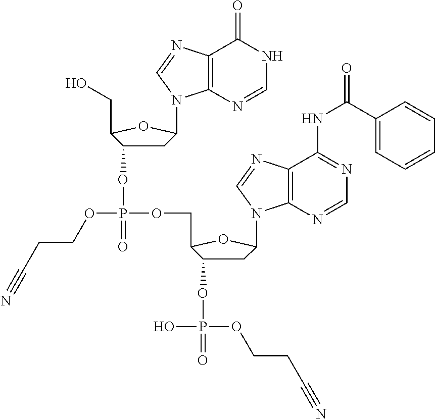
C1C(OP(=O)(OCC2C(OP(=O)(OCCC#N)O)CC(N3C4=C(C(NC(C5=CC=CC=C5)=O)=NC=N4)N=C3)O2)OCCC#N)C(CO)OC1N1C2=C(C(=O)NC=N2)N=C1
